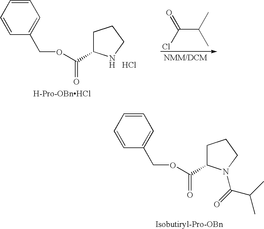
C1=CC=CC(COC(C2CCCN2)=O)=C1.[H-Pro-OBnHCl].C(C(C)C)(=O)Cl.Cl.C1=CC=CC(COC(C2CCCN2C(C(C)C)=O)=O)=C1.[Isobutiryl-Pro-OBn]
